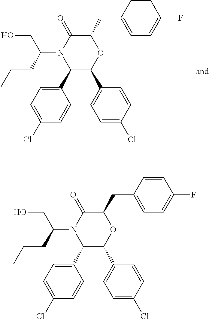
C1(C2=CC=C(Cl)C=C2)C(C2=CC=C(Cl)C=C2)OC(CC2=CC=C(F)C=C2)C(=O)N1C(CCC)CO.C1(C2=CC=C(Cl)C=C2)C(C2=CC=C(Cl)C=C2)OC(CC2=CC=C(F)C=C2)C(=O)N1C(CCC)CO
